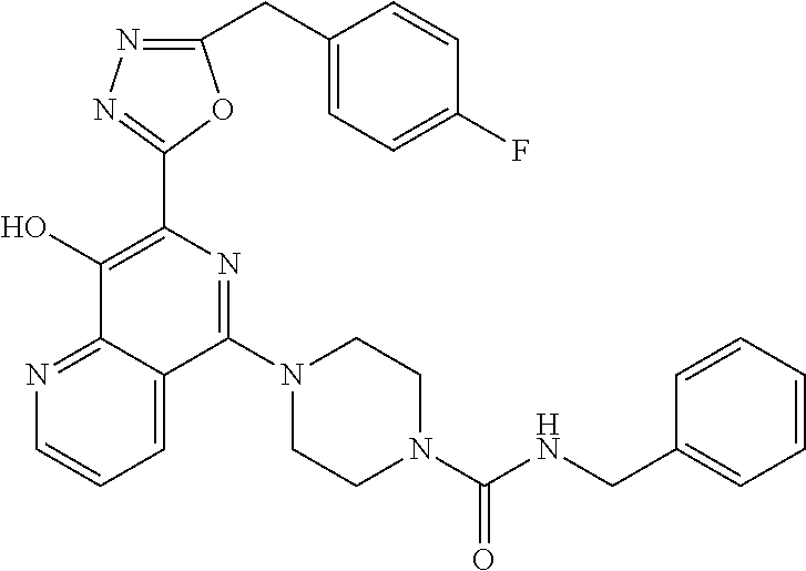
C1=C2C(=NC=C1)C(O)=C(C1=NN=C(CC3=CC=C(F)C=C3)O1)N=C2N1CCN(C(NCC2=CC=CC=C2)=O)CC1
